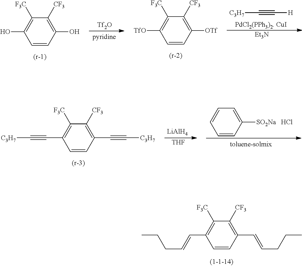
C1([OTf])=C([CF3])C([F3C])=C([TfO])C=C1.C1(O)=C([CF3])C([F3C])=C(O)C=C1.[Tf2O].[C3H7]C#C[H].[PdCl2(PPh3)2. CuI].[Et3N].C1(C#C[C3H7])=C([CF3])C([F3C])=C(C#C[C3H7])C=C1.[LiAlH4].[THF].C1([SO2Na])=CC=CC=C1.Cl.C1(C=CCCC)=C([CF3])C([F3C])=C(C=CCCC)C=C1
